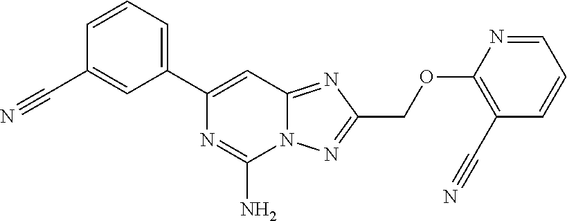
C1=CC=C(C2=CC3=NC(COC4=C(C#N)C=CC=N4)=NN3C(N)=N2)C=C1C#N
